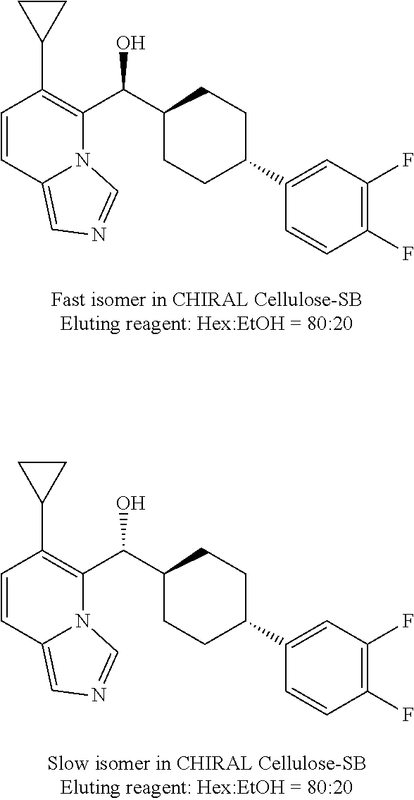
C1=CC2=CN=CN2C(C(C2CCC(C3=CC(F)=C(F)C=C3)CC2)O)=C1C1CC1.C1=CC2=CN=CN2C(C(C2CCC(C3=CC(F)=C(F)C=C3)CC2)O)=C1C1CC1
